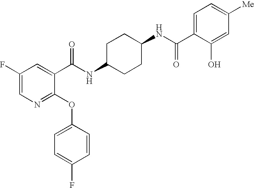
N1=C(OC2=CC=C(F)C=C2)C(C(NC2CCC(NC(C3=CC=C([Me])C=C3O)=O)CC2)=O)=CC(F)=C1
